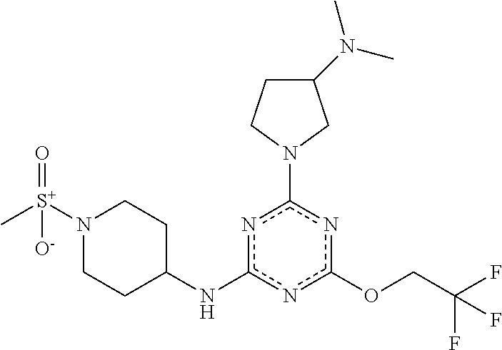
FC(COc1nc(N2CCC(N(C)C)C2)nc(NC2CCN([S+](C)(=O)[O-])CC2)n1)(F)F
